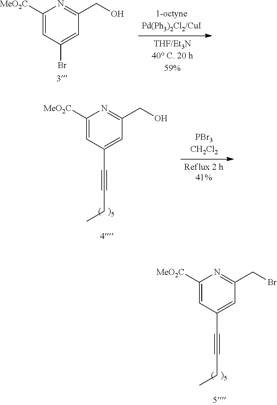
C1([MeO2C])=CC(C#CCC)=CC(CBr)=N1.C1([MeO2C])=CC(Br)=CC(CO)=N1.C1([MeO2C])=CC(C#CCC)=CC(CO)=N1
